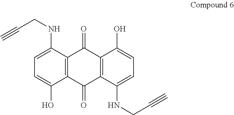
C12=C(C(NCC#C)=CC=C1O)C(=O)C1=C(C2=O)C(NCC#C)=CC=C1O
